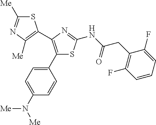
S1C([Me])=NC([Me])=C1C1=C(C2=CC=C(N([Me])[Me])C=C2)SC(NC(=O)CC2=C(F)C=CC=C2F)=N1
